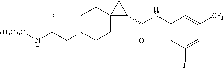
O=C(CN1CCC2(CC1)C(C(NC1=CC(F)=CC([CF3])=C1)=O)C2)N[(H3C)3C]
